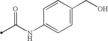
N(C1=CC=C(CO)C=C1)C(=O)C
